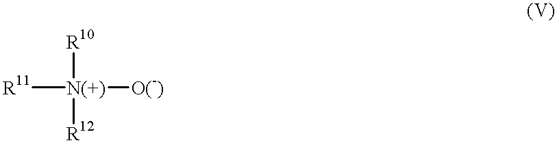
[R11][N(+)]([O(-)])([R10])[R12]
